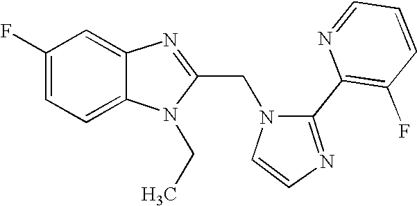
C1(F)=CC=C2C(=C1)N=C(CN1C=CN=C1C1=C(F)C=CC=N1)N2CC
